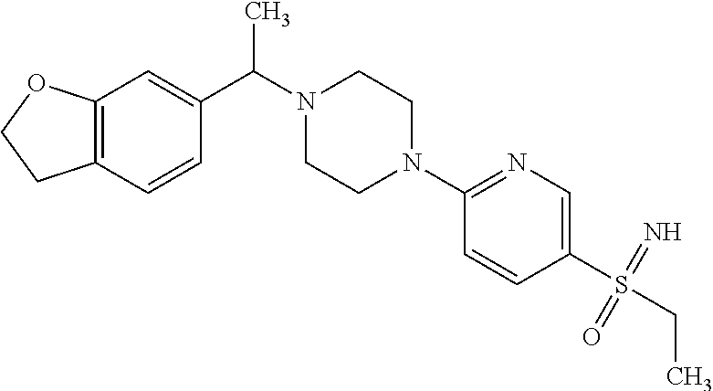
C12=C(OCC1)C=C(C(C)N1CCN(C3=NC=C(S(CC)(=N)=O)C=C3)CC1)C=C2
